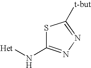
S1C(N[Het])=NN=C1[t-but]
